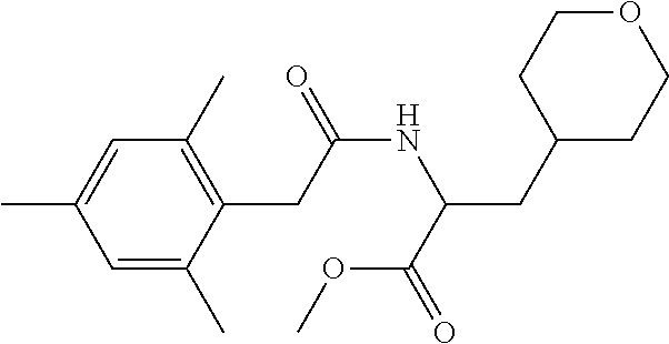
C1=C(C)C=C(C)C(CC(NC(CC2CCOCC2)C(=O)OC)=O)=C1C
